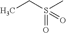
S(C)(=O)(=O)CC
